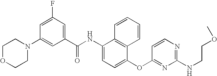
C1OCCN(C2=CC(C(NC3=CC=C(OC4=NC(NCCOC)=NC=C4)C4=C3C=CC=C4)=O)=CC(F)=C2)C1
